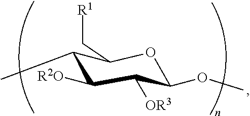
O(C1C([OR3])C([R2O])C(C)C(C[R1])O1)C
